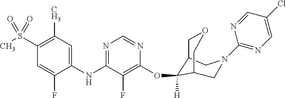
C1(NC2=NC=NC(OC3([H])C4COCC3CN(C3=NC=C(Cl)C=N3)C4)=C2F)=CC(C)=C(S(C)(=O)=O)C=C1F
